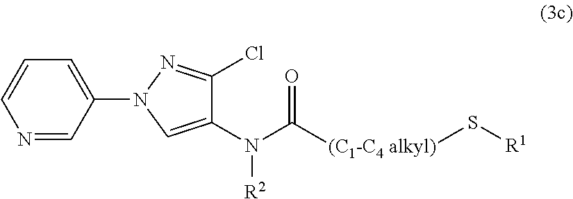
N1=CC(N2N=C(Cl)C(N(C([(C1-C4 alkyl)]S[R1])=O)[R2])=C2)=CC=C1
